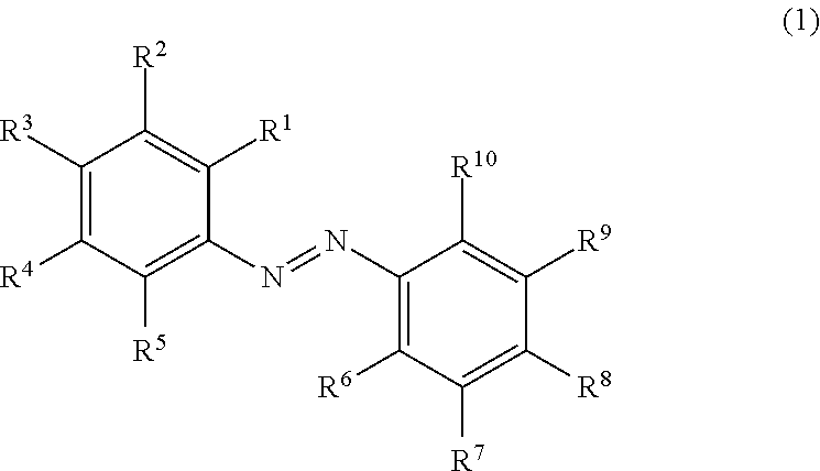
C1([R3])=C([R4])C([R5])=C(N=NC2=C([R6])C([R7])=C([R8])C([R9])=C2[R10])C([R1])=C1[R2]
